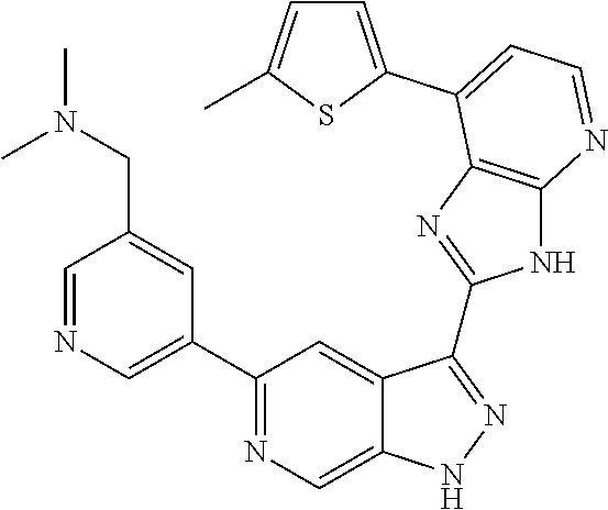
C1=NC=C(C2=NC=C3C(=C2)C(C2=NC4=C(N2)N=CC=C4C2=CC=C(C)S2)=NN3)C=C1CN(C)C
